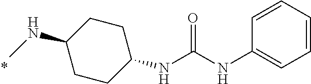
C1(NC)CCC(NC(NC2=CC=CC=C2)=O)CC1
